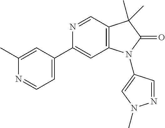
N1=CC2=C(C=C1C1=CC=NC(C)=C1)N(C1=CN(C)N=C1)C(=O)C2(C)C
